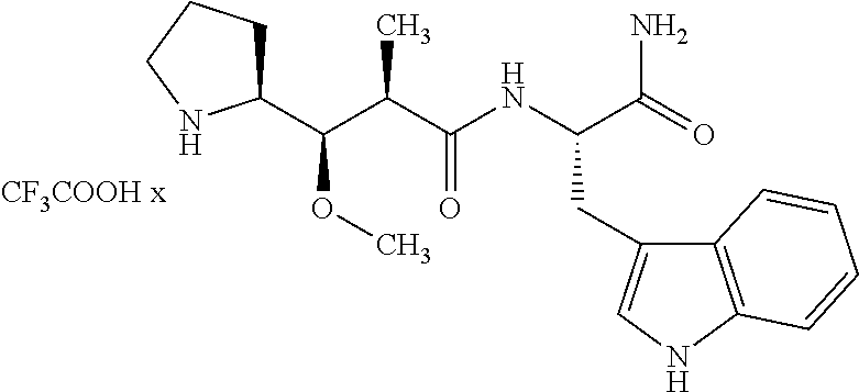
C12=C(NC=C1CC(NC(C(C(C1CCCN1)OC)C)=O)C(=O)N)C=CC=C2
